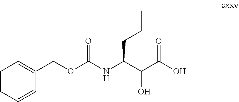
C1(COC(NC(C(C(O)=O)O)CCC)=O)=CC=CC=C1
